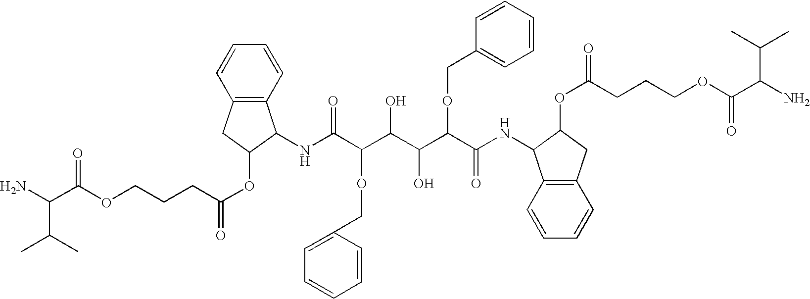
NC(C(OCCCC(OC1C(NC(C(C(C(C(C(NC2C3=C(CC2OC(CCCOC(C(N)C(C)C)=O)=O)C=CC=C3)=O)OCC2=CC=CC=C2)O)O)OCC2=CC=CC=C2)=O)C2=C(C1)C=CC=C2)=O)=O)C(C)C
